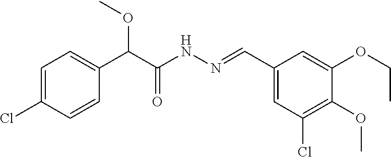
O=C(C(OC)C1=CC=C(Cl)C=C1)NN=CC1=CC(Cl)=C(OC)C(OCC)=C1
